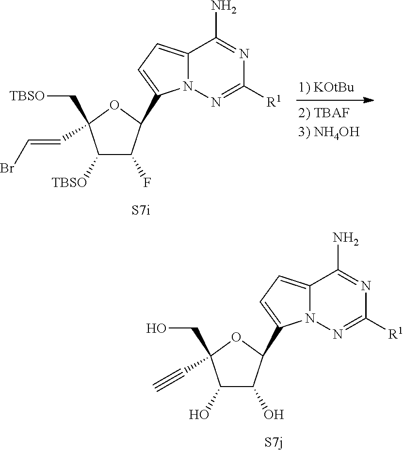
C1(O)C(O)C(C2=CC=C3N2N=C([R1])N=C3N)OC1(CO)C#C.C1([TBSO])C(F)C(C2=CC=C3N2N=C([R1])N=C3N)OC1(C[TBSO])C=CBr
